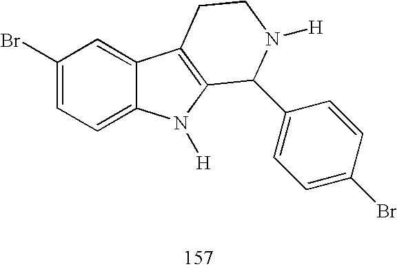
C1(Br)=CC=C2C(=C1)C1=C(N2[H])C(C2=CC=C(Br)C=C2)N([H])CC1
